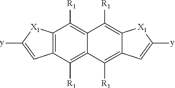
C12=C(C([R1])=C3C(=C1[R1])C([R1])=C1C(=C3[R1])C=C([y])[X1]1)C=C([y])[X1]2
